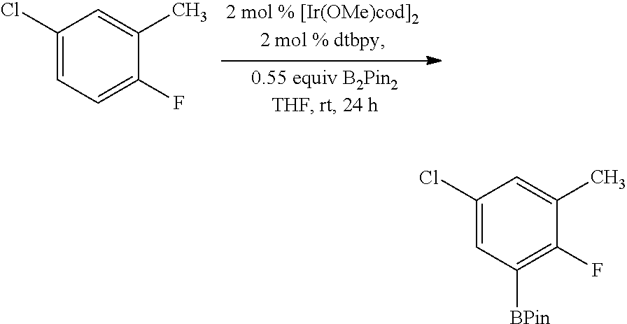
C1(Cl)=CC=C(F)C(C)=C1.C1(Cl)=CC([BPin])=C(F)C(C)=C1
